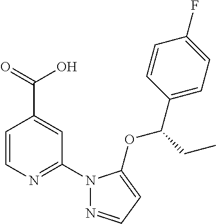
C1=CN=C(N2N=CC=C2OC(C2=CC=C(F)C=C2)CC)C=C1C(=O)O
